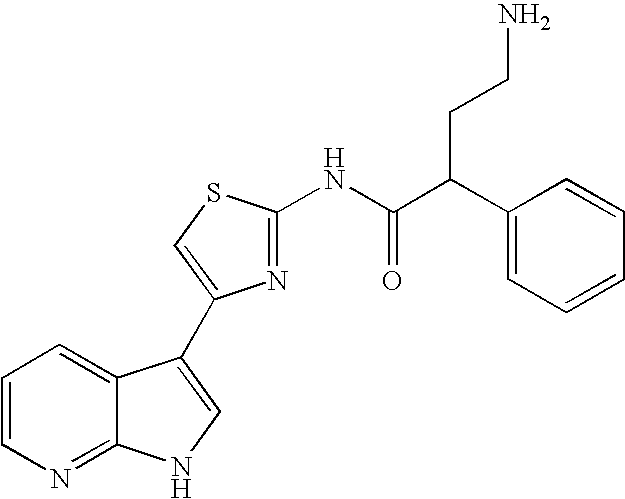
C1=CN=C2C(=C1)C(C1=CSC(NC(C(C3=CC=CC=C3)CCN)=O)=N1)=CN2
